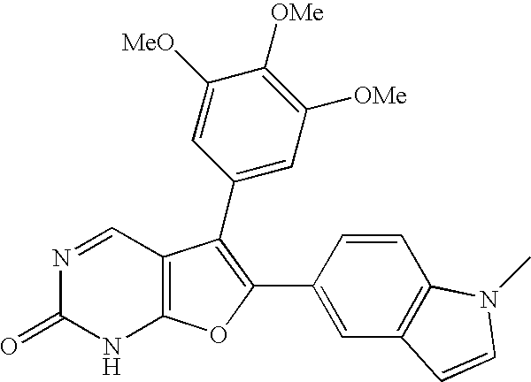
C12=C(C=NC(=O)N1)C(C1=CC([OMe])=C([OMe])C([MeO])=C1)=C(C1=CC3=C(C=C1)N(C)C=C3)O2
